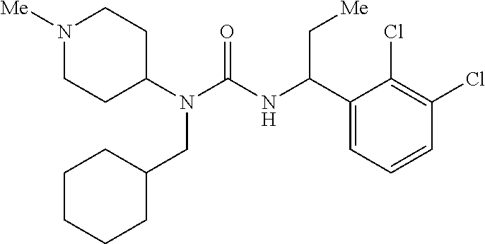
N1([Me])CCC(N(C(=O)NC(C2=CC=CC(Cl)=C2Cl)C[Me])CC2CCCCC2)CC1
